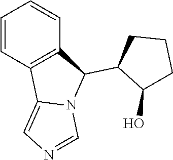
C1=CC2=C(C=C1)C(C1C(O)CCC1)N1C2=CN=C1
